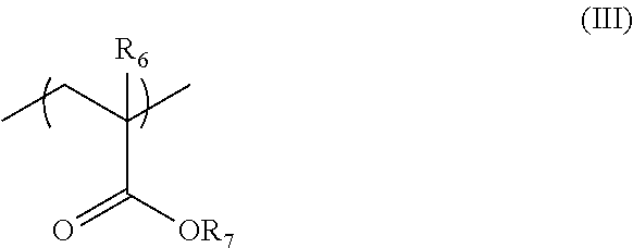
CCC(C)([R6])C([OR7])=O
